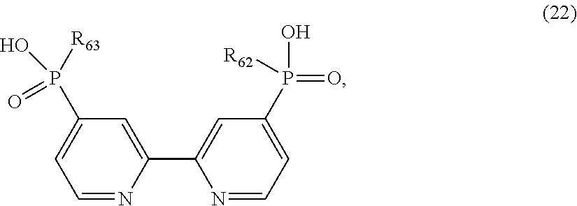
C1=NC(C2=CC(P(=O)([R62])O)=CC=N2)=CC(P([R63])(=O)O)=C1
